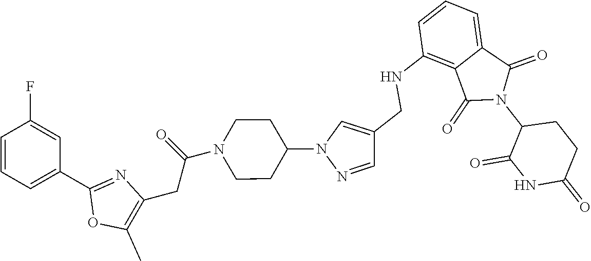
C1(NCC2=CN(C3CCN(C(CC4=C(C)OC(C5=CC=CC(F)=C5)=N4)=O)CC3)N=C2)=C2C(=CC=C1)C(=O)N(C1C(=O)NC(=O)CC1)C2=O
